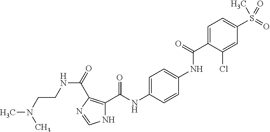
C1=C(C(NC2=CC=C(NC(C3=C(C(=O)NCCN(C)C)N=CN3)=O)C=C2)=O)C(Cl)=CC(S(=O)(=O)C)=C1
